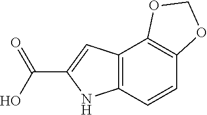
C12=C(C=C(C(O)=O)N1)C1=C(C=C2)OCO1
